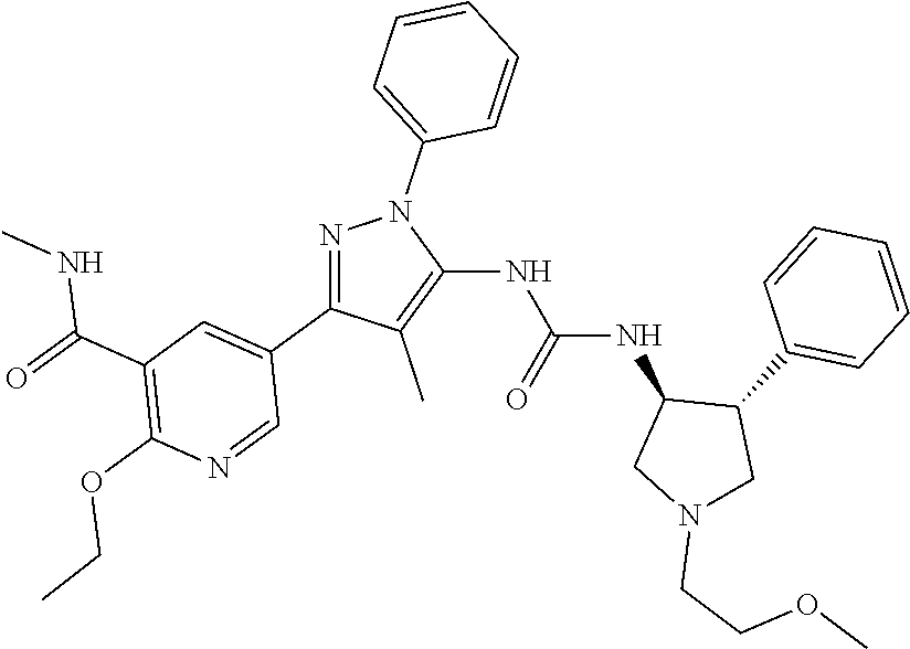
N1=C(C2=CC(C(=O)NC)=C(OCC)N=C2)C(C)=C(NC(NC2CN(CCOC)CC2C2=CC=CC=C2)=O)N1C1=CC=CC=C1
